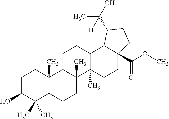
C1C(O)C(C)(C)C2C(C)(C1)C1C(C)(CC2)C2(C)C(CC1)C1C(C(OC)=O)(CC2)CCC1C(O)(C)[H]
